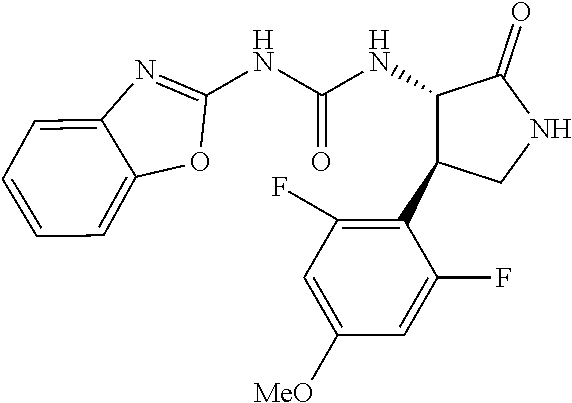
C1(NC(NC2C(=O)NCC2C2=C(F)C=C([MeO])C=C2F)=O)=NC2=CC=CC=C2O1
